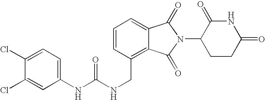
C(C1=C2C(=CC=C1)C(=O)N(C1CCC(=O)NC1=O)C2=O)NC(NC1=CC=C(Cl)C(Cl)=C1)=O
